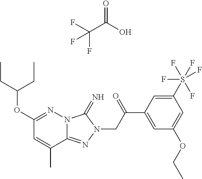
C1(OC(CC)CC)=NN2C(=NN(CC(C3=CC(OCC)=CC(S(F)(F)(F)(F)F)=C3)=O)C2=N)C(C)=C1.C(C(O)=O)(F)(F)F
